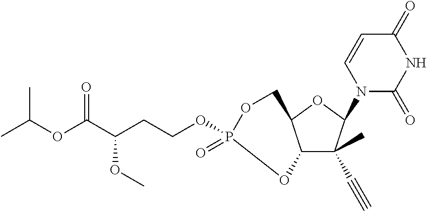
C12C(C)(C#C)C(N3C(=O)NC(=O)C=C3)OC1COP(OCCC(C(OC(C)C)=O)OC)(=O)O2
